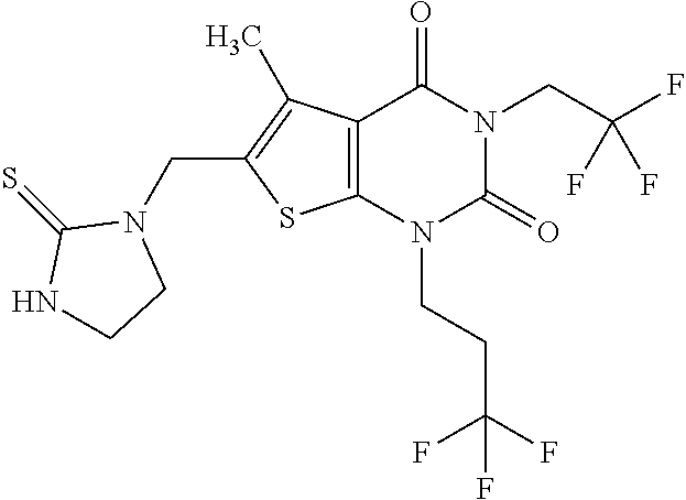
C12=C(N(CCC(F)(F)F)C(=O)N(CC(F)(F)F)C1=O)SC(CN1C(=S)NCC1)=C2C
